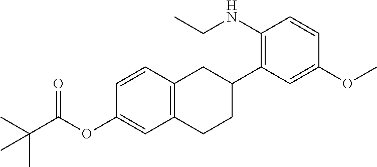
C12=C(C=CC(OC(C(C)(C)C)=O)=C1)CC(C1=C(NCC)C=CC(OC)=C1)CC2
